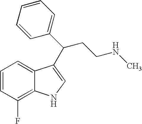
C1=CC(F)=C2C(=C1)C(C(CCNC)C1=CC=CC=C1)=CN2
